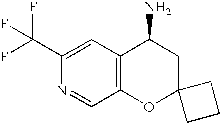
C12=C(C=C(C(F)(F)F)N=C1)C(N)CC1(O2)CCC1
